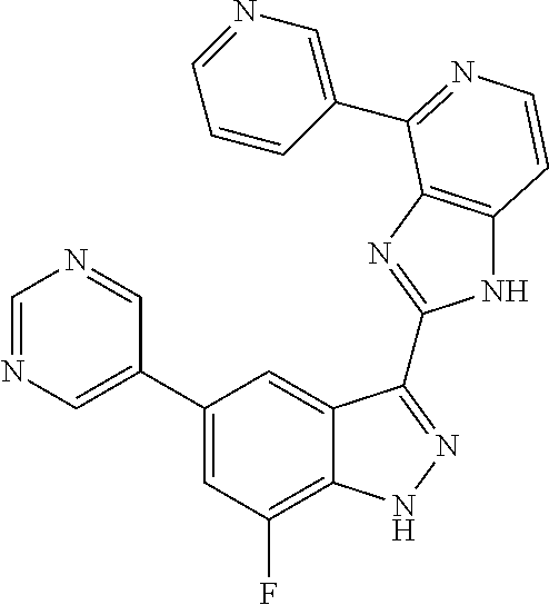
C1(C2=CN=CN=C2)=CC(F)=C2C(=C1)C(C1=NC3=C(N1)C=CN=C3C1=CN=CC=C1)=NN2
